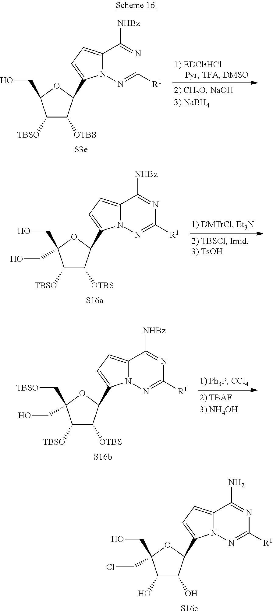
C12=CC=C(C3C([OTBS])C([TBSO])C(CO)O3)N1N=C([R1])N=C2[NHBz].C12=CC=C(C3C([OTBS])C([TBSO])C(CO)(CO)O3)N1N=C([R1])N=C2[NHBz].C12=CC=C(C3C([OTBS])C([TBSO])C(C[TBSO])(CO)O3)N1N=C([R1])N=C2[NHBz].C12=CC=C(C3C(O)C(O)C(CO)(CCl)O3)N1N=C([R1])N=C2N
